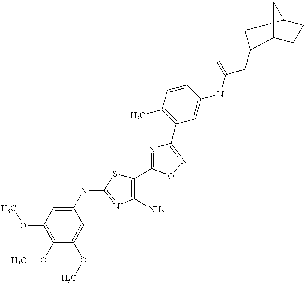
C12CCC(CCC1CC(NC1=CC(C3=NOC(C4=C(N)N=C(NC5=CC(OC)=C(OC)C(OC)=C5)S4)=N3)=C(C)C=C1)=O)C2
